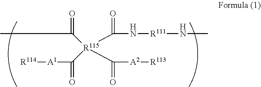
CC(=O)[R115](C(N[R111]NC)=O)(C(=O)[A1][R114])C([A2][R113])=O
